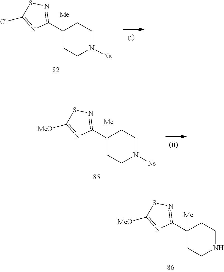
C1(C2=NSC([MeO])=N2)([Me])CCNCC1.C1(C2=NSC(Cl)=N2)([Me])CCN([Ns])CC1.C1(C2=NSC([MeO])=N2)([Me])CCN([Ns])CC1
